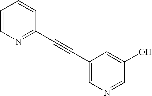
C1(C#CC2=NC=CC=C2)=CN=CC(O)=C1
